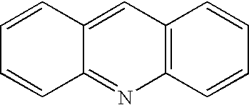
C1=CC2=C(C=C1)N=C1C(=C2)C=CC=C1
